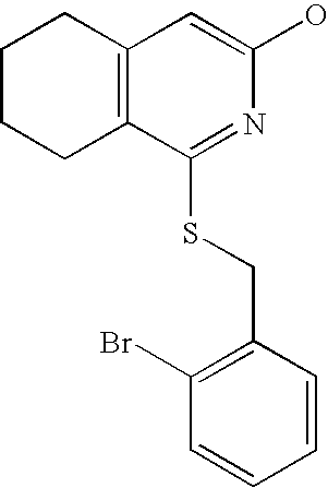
C1CCC2=C(C1)C=C(O)N=C2SCC1=C(Br)C=CC=C1
